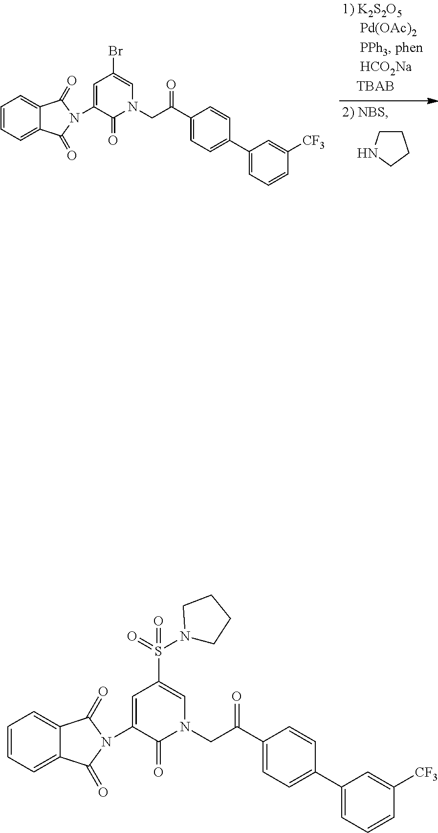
C1=C(N2C(=O)C3=CC=CC=C3C2=O)C(=O)N(CC(C2=CC=C(C3=CC=CC([CF3])=C3)C=C2)=O)C=C1Br.C1CNCC1.C1=C(N2C(=O)C3=CC=CC=C3C2=O)C(=O)N(CC(C2=CC=C(C3=CC=CC([CF3])=C3)C=C2)=O)C=C1S(=O)(=O)N1CCCC1
